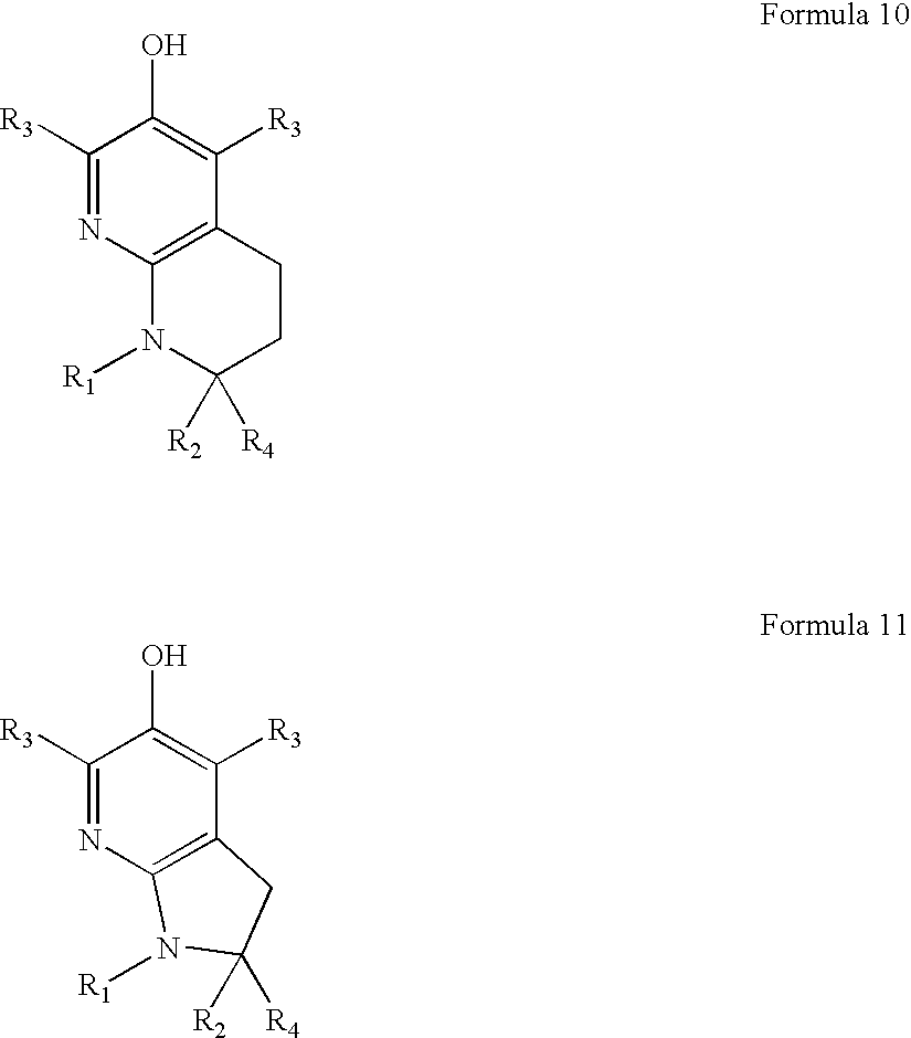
C1([R3])=NC2=C(C([R3])=C1O)CCC([R2])([R4])N2[R1].C1([R3])=NC2=C(C([R3])=C1O)CC([R2])([R4])N2[R1]
